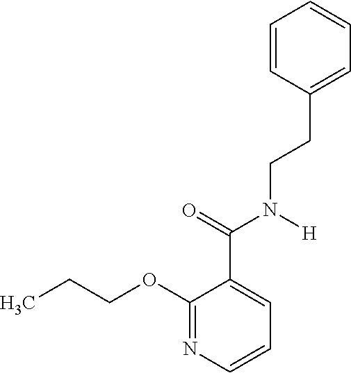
C(OC1=NC=CC=C1C(N(CCC1=CC=CC=C1)[H])=O)CC
